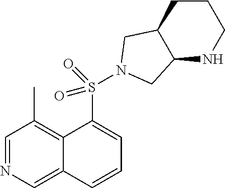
C1=NC=C2C(=C1C)C(S(=O)(=O)N1CC3C(NCCC3)C1)=CC=C2
